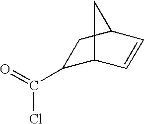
C1(C(=O)Cl)C2C=CC(C1)C2
